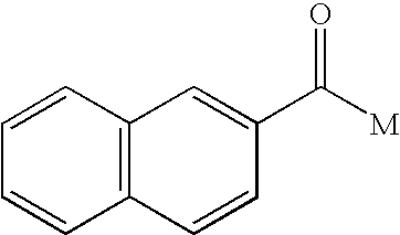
C12=C(C=CC(C([M])=O)=C1)C=CC=C2
